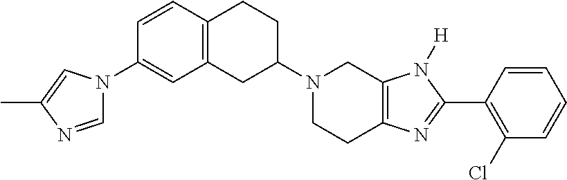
C12=C(CC(N3CCC4=C(C3)N([H])C(C3=C(Cl)C=CC=C3)=N4)CC1)C=C(N1C=NC(C)=C1)C=C2
